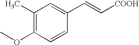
C1(C)=C(OC)C=CC(C=C[COOH])=C1
